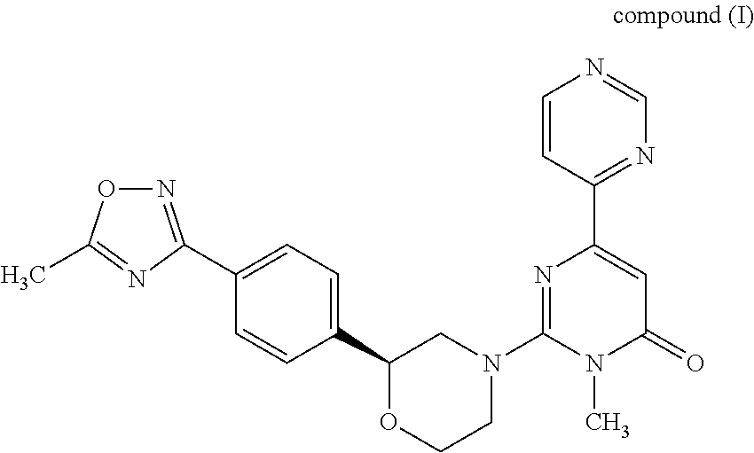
C1(C2OCCN(C3=NC(C4=NC=NC=C4)=CC(=O)N3C)C2)=CC=C(C2=NOC(C)=N2)C=C1
